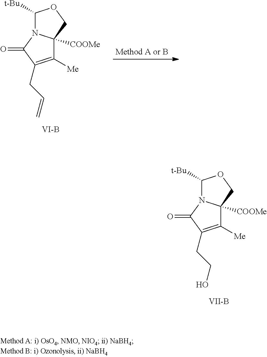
C1([t-Bu])N2C([COOMe])(CO1)C([Me])=C(CCO)C2=O.[VII-B].C1([t-Bu])N2C([COOMe])(CO1)C([Me])=C(CC=C)C2=O.[VI-B]
